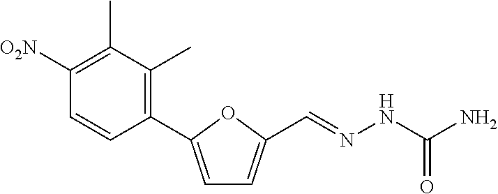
C1=C(C2=C(C)C(C)=C([O2N])C=C2)OC(C=NNC(N)=O)=C1
